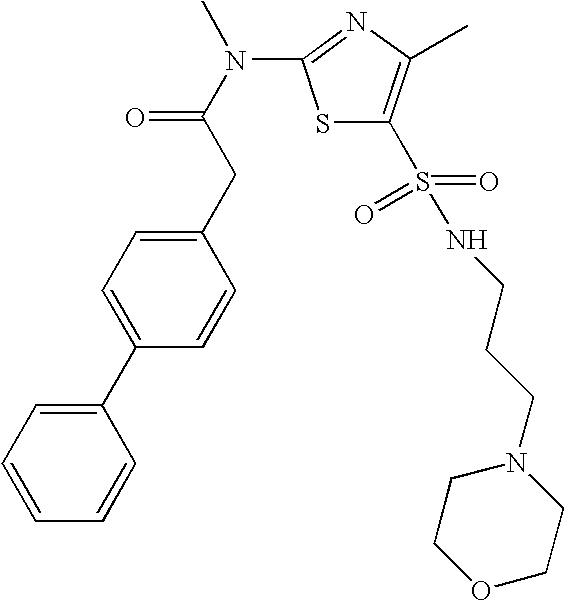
S1C(S(=O)(NCCCN2CCOCC2)=O)=C(C)N=C1N(C(CC1=CC=C(C2=CC=CC=C2)C=C1)=O)C
